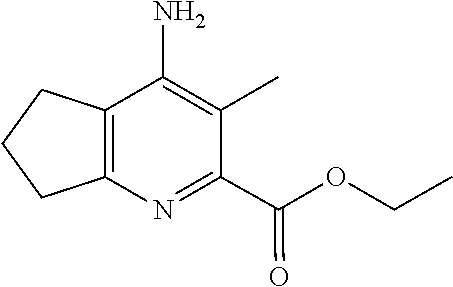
C1(C(=O)OCC)=NC2=C(C(N)=C1C)CCC2
